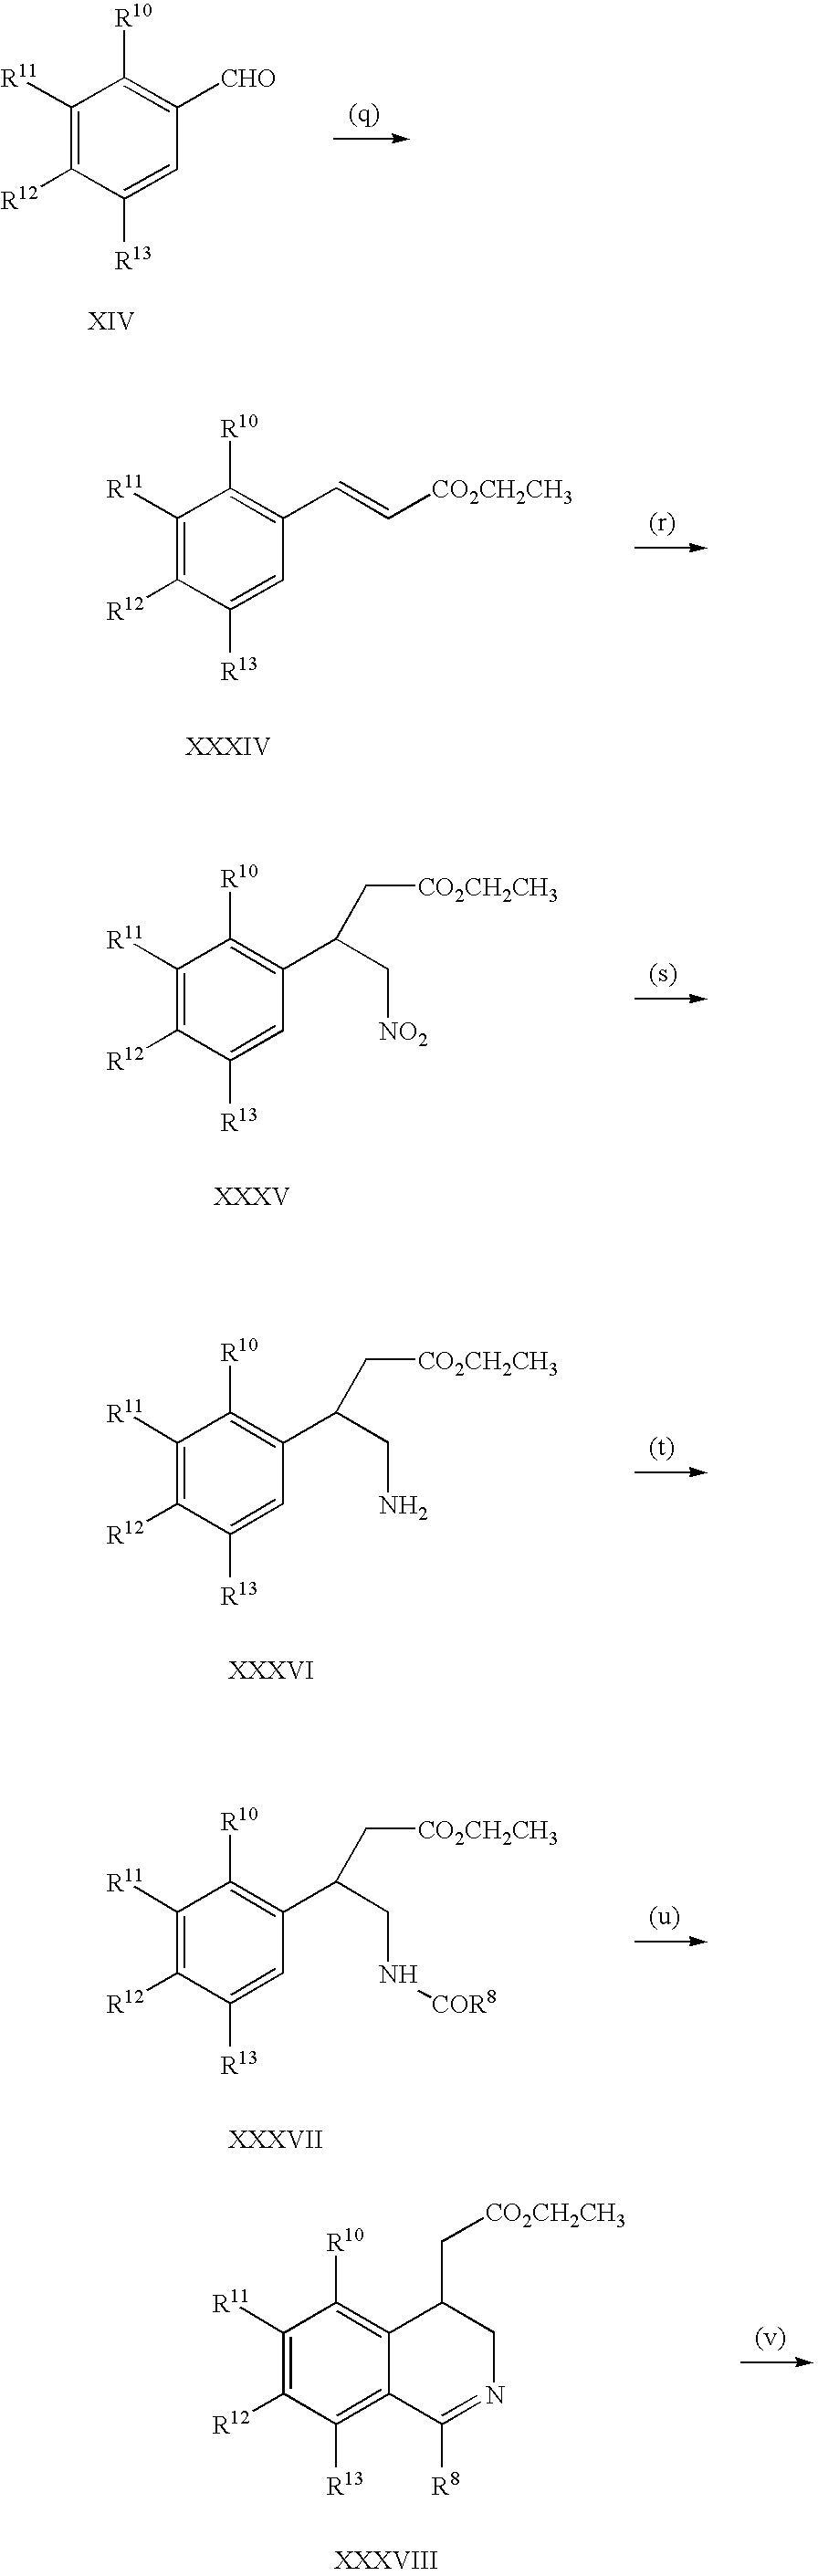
C1([R11])=C([R12])C([R13])=CC([CHO])=C1[R10].C1([R11])=C([R12])C([R13])=CC(C=C[CO2CH2CH3])=C1[R10].C1([R11])=C([R12])C([R13])=CC(C(C[NO2])C[CO2CH2CH3])=C1[R10].C1([R11])=C([R12])C([R13])=CC(C(CN)C[CO2CH2CH3])=C1[R10].C1([R11])=C([R12])C([R13])=CC(C(CN[COR8])C[CO2CH2CH3])=C1[R10].C1([R11])=C([R12])C([R13])=C2C(=C1[R10])C(C[CO2CH2CH3])CN=C2[R8]
